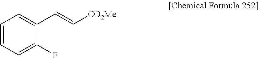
C1=CC=C(F)C(C=C[CO2Me])=C1
